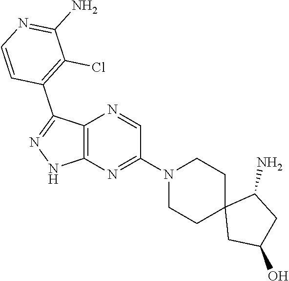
C12=C(N=C(N3CCC4(CC3)CC(O)CC4N)C=N1)NN=C2C1=C(Cl)C(N)=NC=C1
